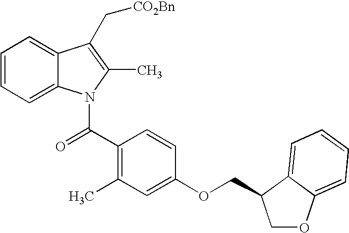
C1=CC=C2C(=C1)C(C[CO2Bn])=C(C)N2C(C1=C(C)C=C(OCC2COC3=CC=CC=C32)C=C1)=O
